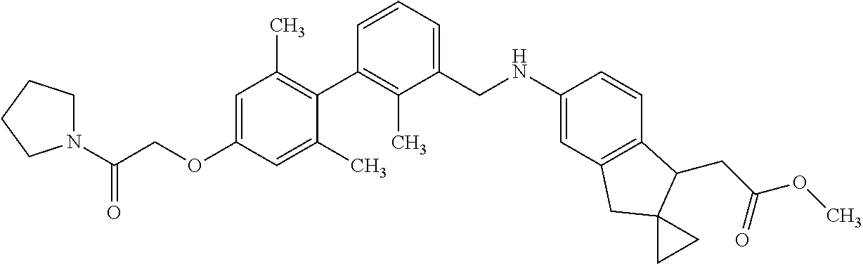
C1=C(OCC(N2CCCC2)=O)C=C(C)C(C2=C(C)C(CNC3=CC4=C(C=C3)C(CC(OC)=O)C3(C4)CC3)=CC=C2)=C1C
